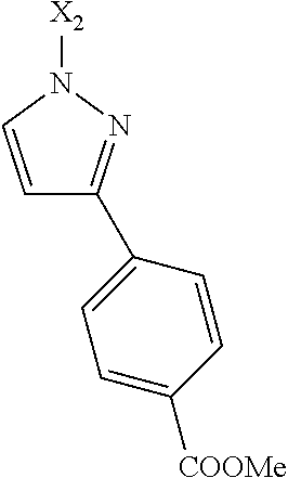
C1=CN([X2])N=C1C1=CC=C([COOMe])C=C1
